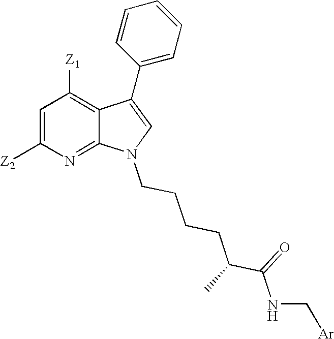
C1=C([Z2])N=C2C(=C1[Z1])C(C1=CC=CC=C1)=CN2CCCCC(C(NC[Ar])=O)C
